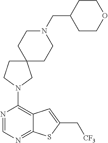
N1=CN=C2C(=C1N1CC3(CC1)CCN(CC1CCOCC1)CC3)C=C(C[CF3])S2
